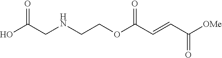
C(NCCOC(C=CC([OMe])=O)=O)C(O)=O
